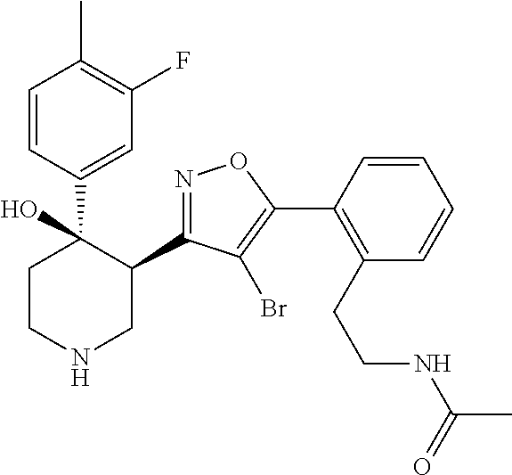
C1=CC(C2(O)CCNCC2C2=NOC(C3=C(CCNC(C)=O)C=CC=C3)=C2Br)=CC(F)=C1C
